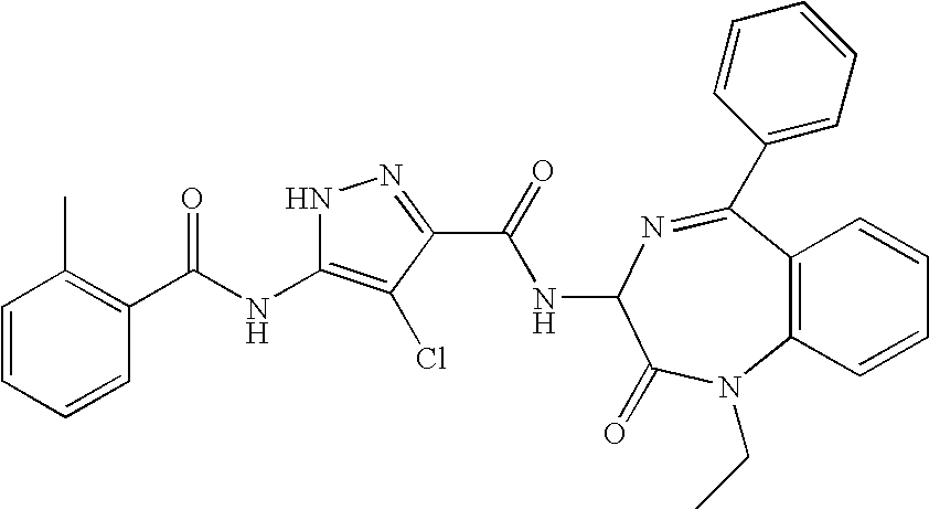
C1=CC=CC(C(NC2=C(Cl)C(C(=O)NC3C(=O)N(CC)C4=C(C(C5=CC=CC=C5)=N3)C=CC=C4)=NN2)=O)=C1C
